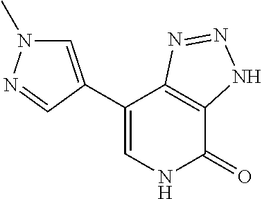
C1(C2=CN(C)N=C2)=CNC(=O)C2=C1N=NN2
